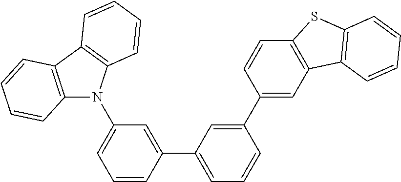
C1=C(C2=CC=CC(C3=CC4=C(C=C3)SC3=C4C=CC=C3)=C2)C=CC=C1N1C2=C(C3=C1C=CC=C3)C=CC=C2
